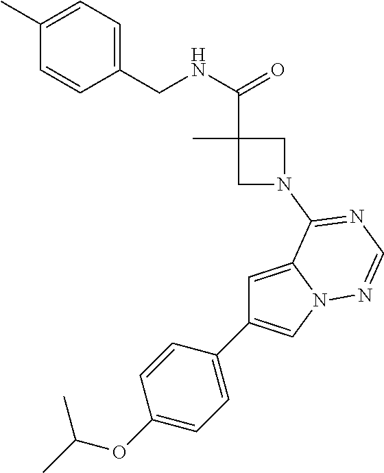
C1(C2=CN3C(=C2)C(N2CC(C)(C(NCC4=CC=C(C)C=C4)=O)C2)=NC=N3)=CC=C(OC(C)C)C=C1
